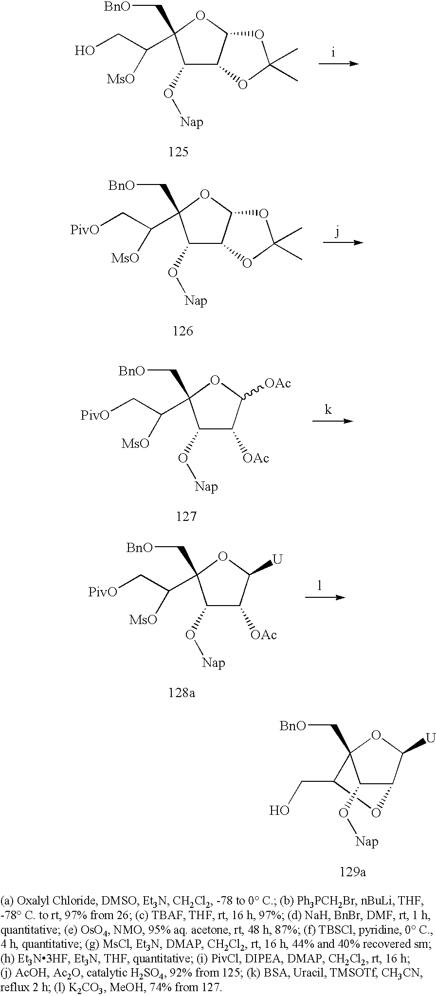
C1(O[Nap])C2C(OC1(C(CO)[MsO])C[BnO])OC(C)(C)O2.C1(O[Nap])C2C(OC1(C(C[PivO])[MsO])C[BnO])OC(C)(C)O2.C1(O[Nap])C([OAc])C([OAc])OC1(C(C[PivO])[MsO])C[BnO].C1(O[Nap])C([OAc])C([U])OC1(C(C[PivO])[MsO])C[BnO].O1C(CO)C2(C[BnO])C(O[Nap])C1C([U])O2
